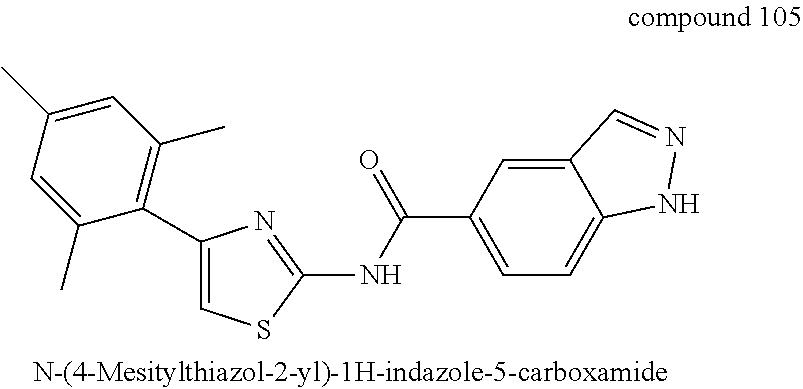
C1=C(C)C=C(C)C(C2=CSC(NC(C3=CC=C4C(=C3)C=NN4)=O)=N2)=C1C
